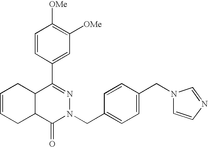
C1=CC(C2=NN(CC3=CC=C(CN4C=CN=C4)C=C3)C(=O)C3C2CC=CC3)=CC([OMe])=C1[OMe]
